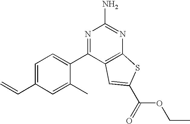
C1=C(C=C)C=C(C)C(C2=NC(N)=NC3=C2C=C(C(=O)OCC)S3)=C1
